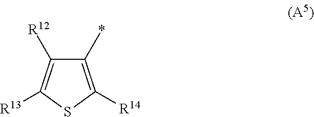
C1(*)=C([R14])SC([R13])=C1[R12]
